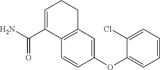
C1=C(C(N)=O)C2=C(CC1)C=C(OC1=CC=CC=C1Cl)C=C2
